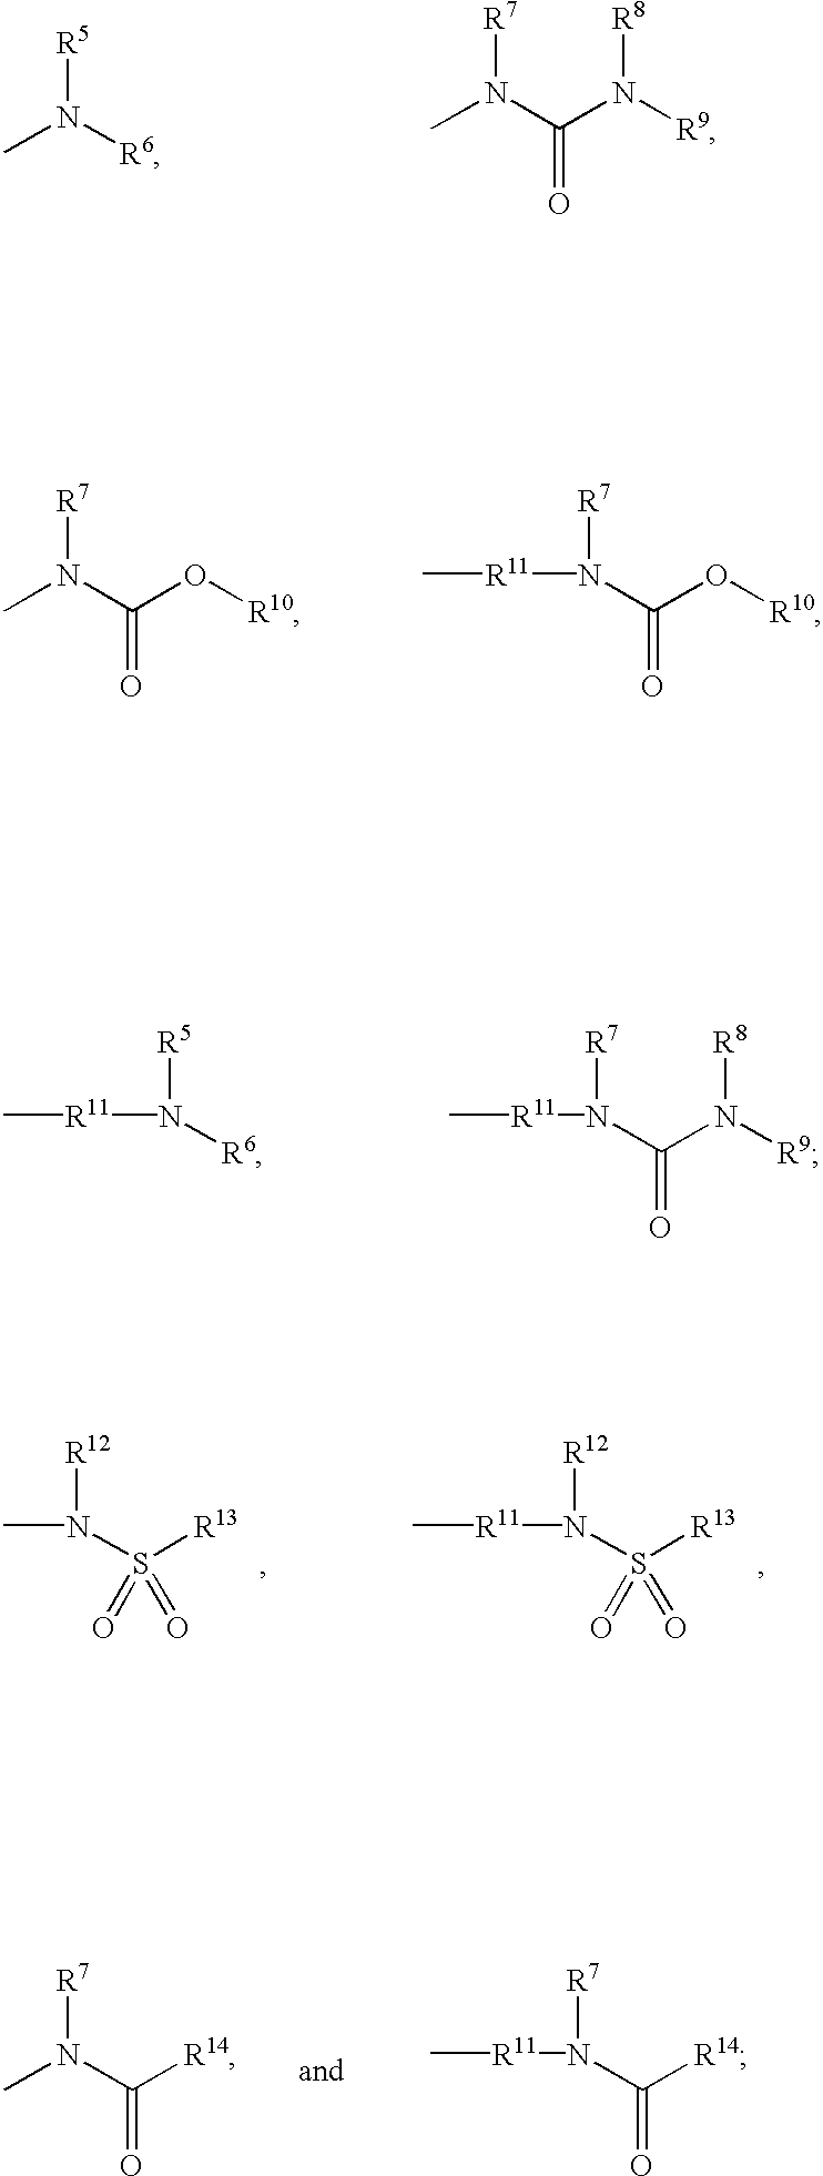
CN([R6])[R5].CN(C(N([R9])[R8])=O)[R7].CN([R7])C([R14])=O.C[R11]N([R7])C([R14])=O.CN(C(O[R10])=O)[R7].C[R11]N([R7])C(O[R10])=O.C[R11]N([R5])[R6].C[R11]N([R7])C(N([R8])[R9])=O.CN([R12])S([R13])(=O)=O.[R11](N([R12])S([R13])(=O)=O)C
